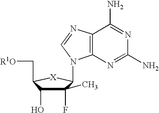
C1(F)(C)C(O)C(C[R1O])[X]C1N1C2=C(N=C1)C(N)=NC(N)=N2
